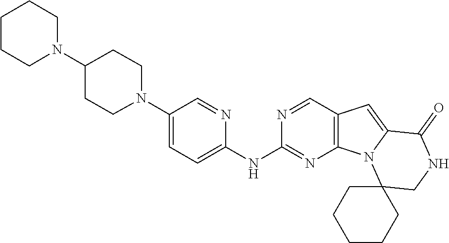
N1(C2=CC=C(NC3=NC4=C(C=N3)C=C3N4C4(CNC3=O)CCCCC4)N=C2)CCC(N2CCCCC2)CC1
